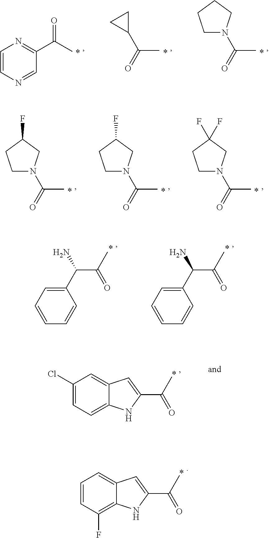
C1=CN=CC(C(C)=O)=N1.C1(C(=O)C)CC1.C(=O)(C)N1CCCC1.C(=O)(C)N1CCC(F)C1.C(=O)(C)N1CCC(F)C1.C(=O)(C)N1CCC(F)(F)C1.C1(C(N)C(=O)C)=CC=CC=C1.C1(C(N)C(=O)C)=CC=CC=C1.C1(Cl)=CC=C2C(=C1)C=C(C(C)=O)N2.C1=CC(F)=C2C(=C1)C=C(C(C)=O)N2
